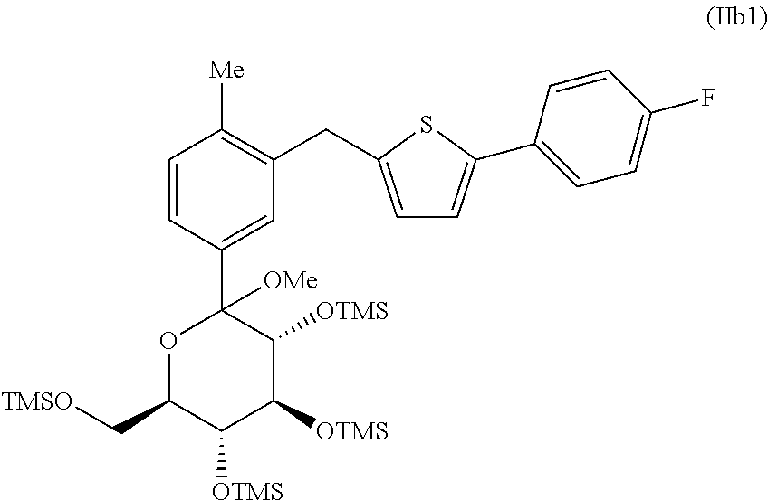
O1C(C[TMSO])C([OTMS])C([OTMS])C([OTMS])C1(C1=CC(CC2=CC=C(C3=CC=C(F)C=C3)S2)=C([Me])C=C1)[OMe]
